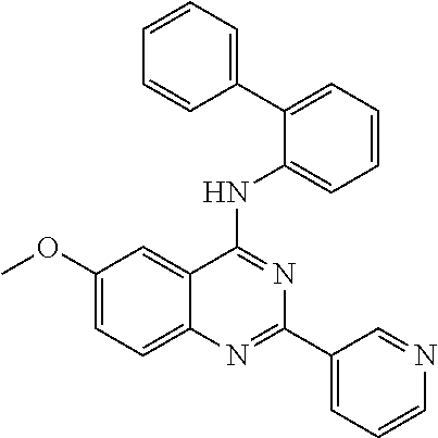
C1(OC)=CC=C2C(=C1)C(NC1=CC=CC=C1C1=CC=CC=C1)=NC(C1=CC=CN=C1)=N2
